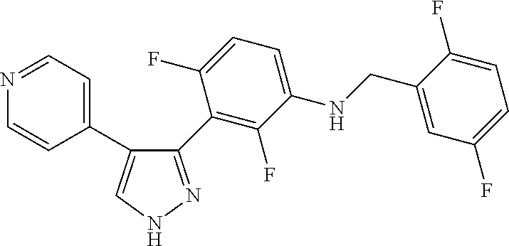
C1=NC=CC(C2=CNN=C2C2=C(F)C(NCC3=CC(F)=CC=C3F)=CC=C2F)=C1
